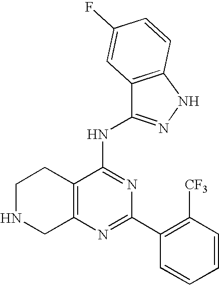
C12=C(N=C(C3=C([CF3])C=CC=C3)N=C1NC1=NNC3=C1C=C(F)C=C3)CNCC2
